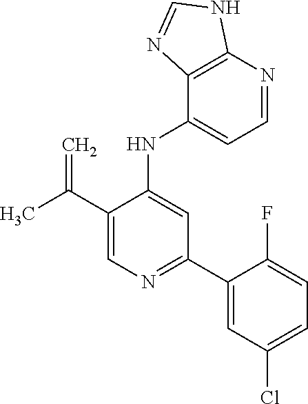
C1(NC2=CC(C3=CC(Cl)=CC=C3F)=NC=C2C(C)=C)=CC=NC2=C1N=CN2
